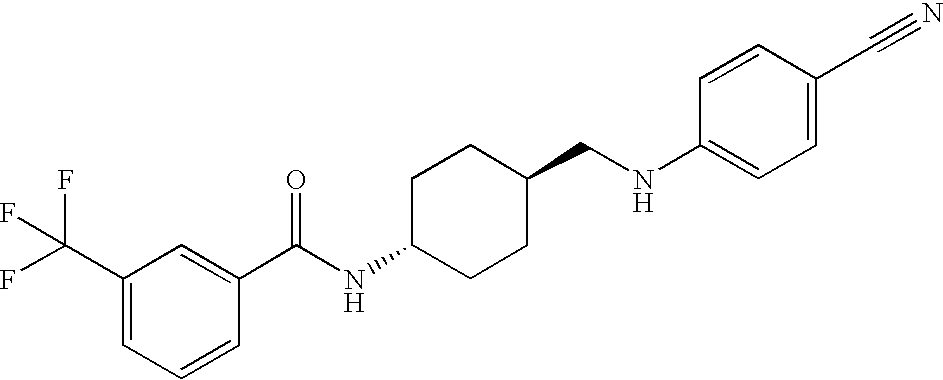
C1(C(F)(F)F)=CC=CC(C(NC2CCC(CNC3=CC=C(C#N)C=C3)CC2)=O)=C1
